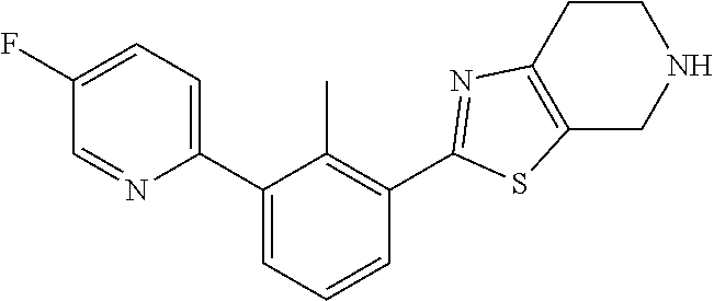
C1(C2=CC=C(F)C=N2)=CC=CC(C2=NC3=C(S2)CNCC3)=C1C
